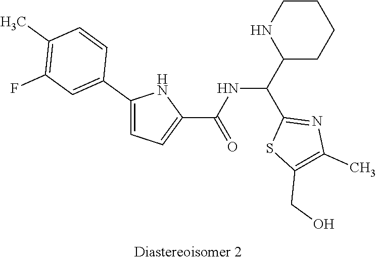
C1(C2=CC(F)=C(C)C=C2)=CC=C(C(NC(C2CCCCN2)C2=NC(C)=C(CO)S2)=O)N1
